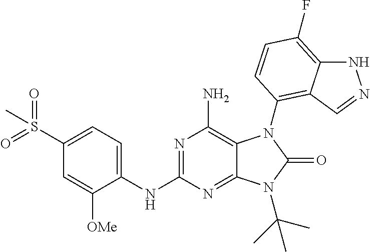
C1(NC2=NC(N)=C3C(=N2)N(C(C)(C)C)C(=O)N3C2=C3C(=C(F)C=C2)NN=C3)=CC=C(S(=O)(=O)C)C=C1[OMe]
